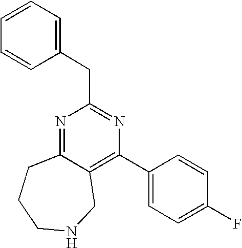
N1=C2C(=C(C3=CC=C(F)C=C3)N=C1CC1=CC=CC=C1)CNCCC2
